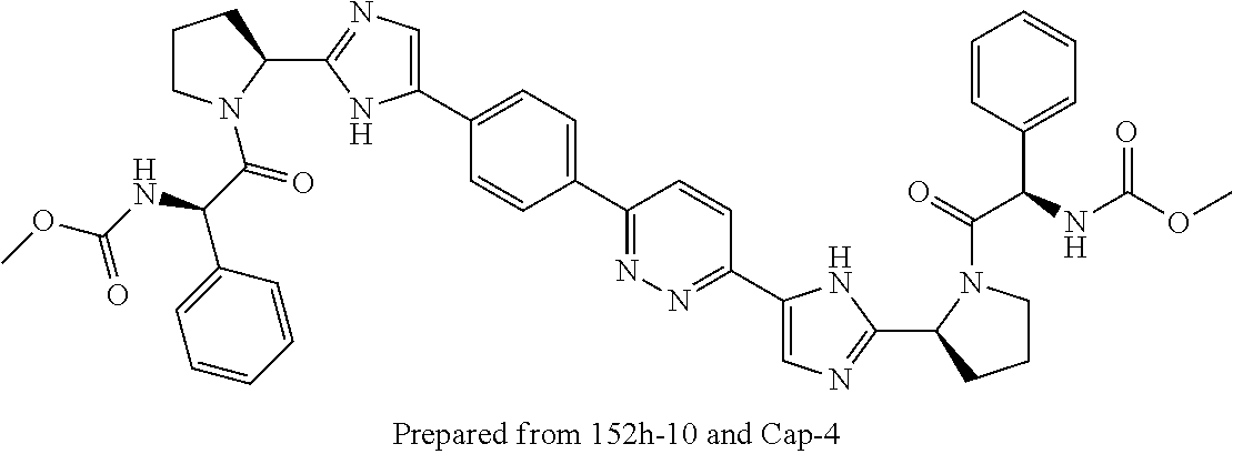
C1CN(C(C(NC(OC)=O)C2=CC=CC=C2)=O)C(C2=NC=C(C3=CC=C(C4=NN=C(C5=CN=C(C6CCCN6C(=O)C(C6=CC=CC=C6)NC(OC)=O)N5)C=C4)C=C3)N2)C1
